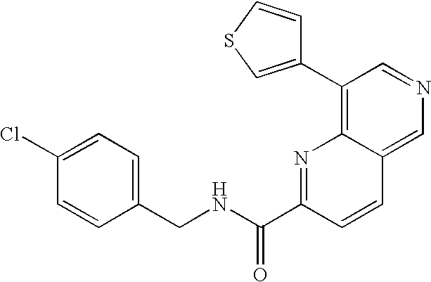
C1(CNC(C2=NC3=C(C4=CSC=C4)C=NC=C3C=C2)=O)=CC=C(Cl)C=C1
